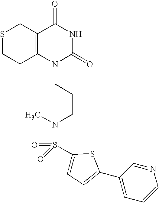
S1CCC2=C(C1)C(=O)NC(=O)N2CCCN(C)S(=O)(=O)C1=CC=C(C2=CC=CN=C2)S1
